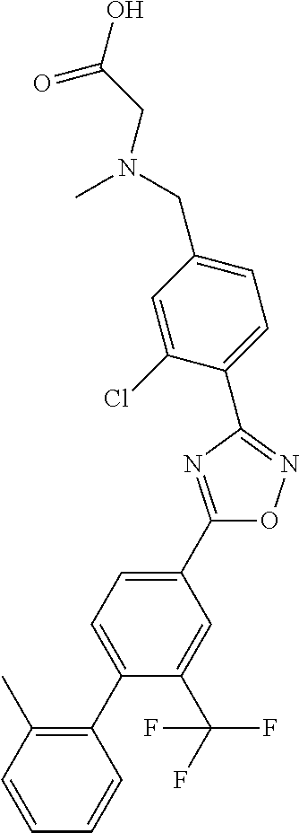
C1(C2=CC=C(C3=NC(C4=CC=C(CN(CC(O)=O)C)C=C4Cl)=NO3)C=C2C(F)(F)F)=C(C)C=CC=C1
